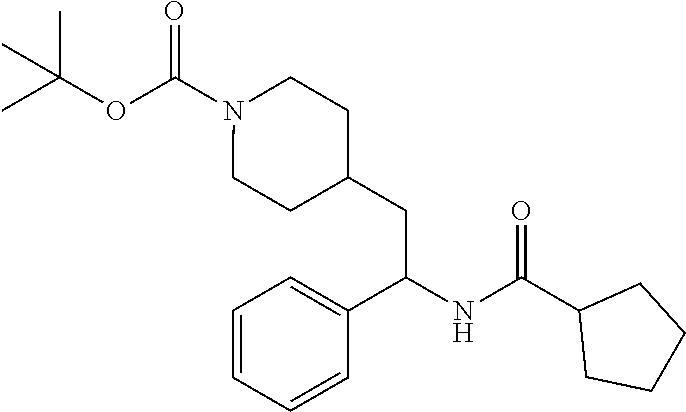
CC(OC(N1CCC(CC(NC(C2CCCC2)=O)C2=CC=CC=C2)CC1)=O)(C)C
